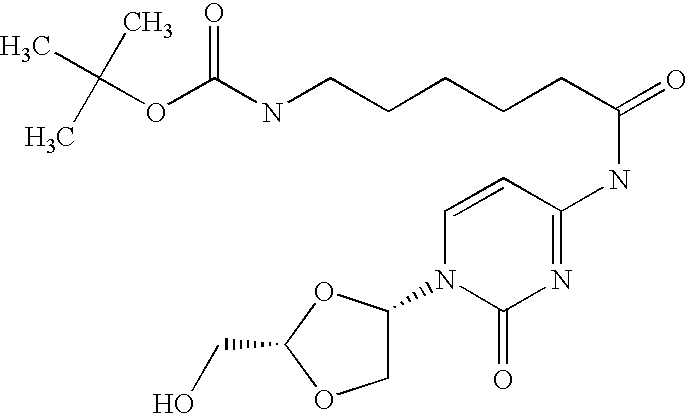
C1C(N2C(=O)N=C(NC(=O)CCCCCNC(OC(C)(C)C)=O)C=C2)OC(CO)O1
